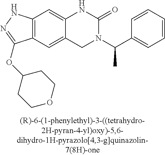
C12=C(C=C3C(=C1)NC(=O)N(C(C1=CC=CC=C1)C)C3)C(OC1CCOCC1)=NN2
